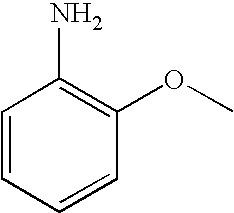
C1=CC=CC(OC)=C1N
